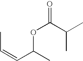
C(=CC(C)OC(C(C)C)=O)C
